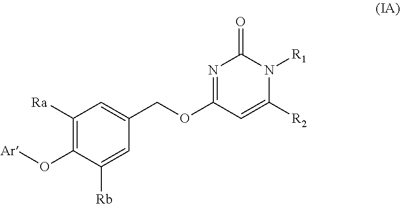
C1([Ra])=C(O[Ar])C([Rb])=CC(COC2=NC(=O)N([R1])C([R2])=C2)=C1
